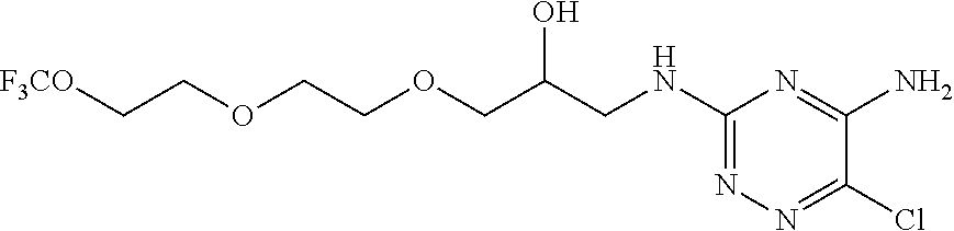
C(COCCOCC(CNC1=NN=C(Cl)C(N)=N1)O)[F3CO]
